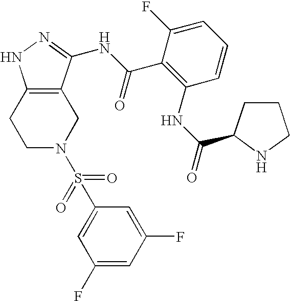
C1N(S(=O)(=O)C2=CC(F)=CC(F)=C2)CC2=C(C1)NN=C2NC(C1=C(NC(=O)C2CCCN2)C=CC=C1F)=O
